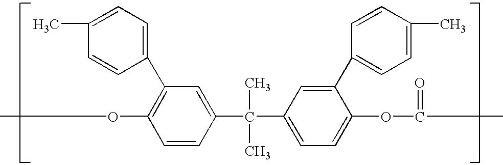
C1=CC(C(C2=CC=C(OC(=O)C)C(C3=CC=C(C)C=C3)=C2)(C)C)=CC(C2=CC=C(C)C=C2)=C1OC
